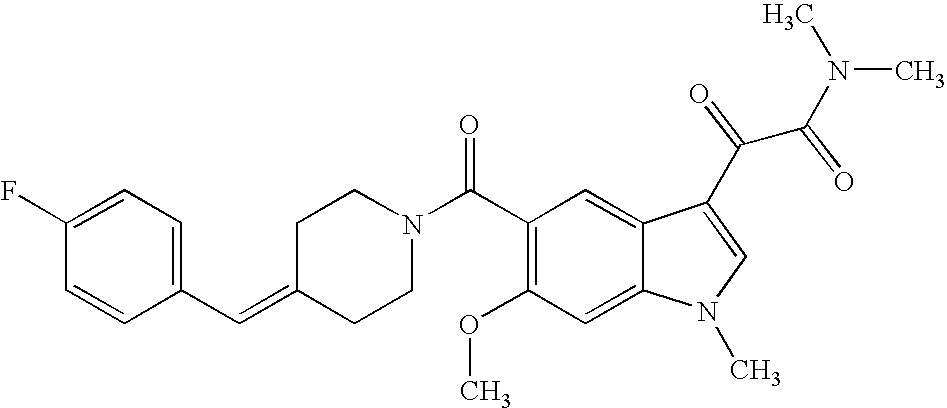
C1(F)=CC=C(C=C2CCN(C(C3=C(OC)C=C4C(=C3)C(C(C(N(C)C)=O)=O)=CN4C)=O)CC2)C=C1
